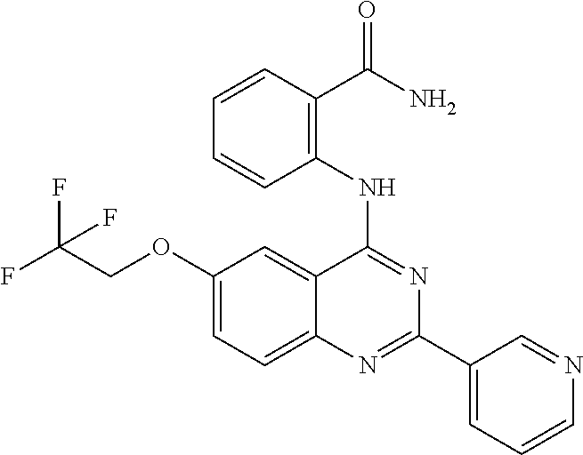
C1(OCC(F)(F)F)=CC=C2C(=C1)C(NC1=C(C(=O)N)C=CC=C1)=NC(C1=CC=CN=C1)=N2
